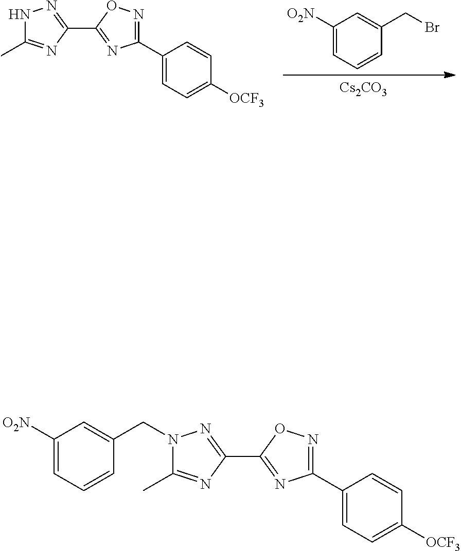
[Cs2CO3].C1([O2N])=CC=CC(CBr)=C1.N1C(C)=NC(C2=NC(C3=CC=C([OCF3])C=C3)=NO2)=N1.[O2N]C1=CC=CC(CN2C(C)=NC(C3=NC(C4=CC=C([OCF3])C=C4)=NO3)=N2)=C1
